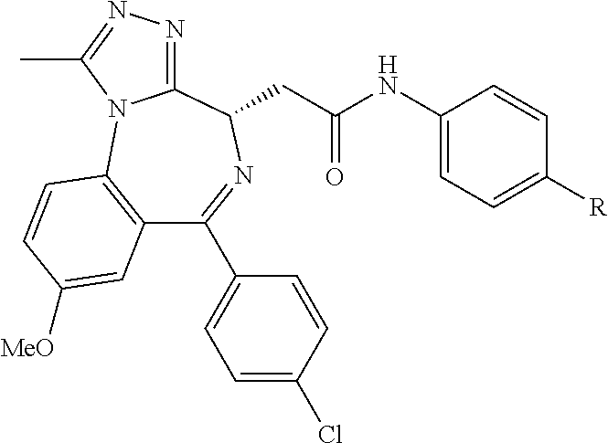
C12=C(C=CC([MeO])=C1)N1C(=NN=C1C)C(CC(NC1=CC=C([R])C=C1)=O)N=C2C1=CC=C(Cl)C=C1
